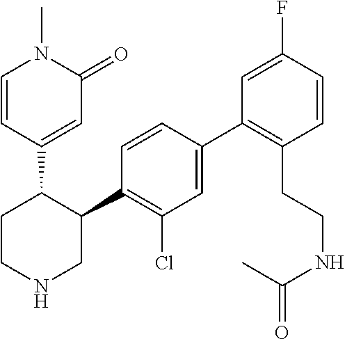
C1(C2=C(Cl)C=C(C3=C(CCNC(C)=O)C=CC(F)=C3)C=C2)C(C2=CC(=O)N(C)C=C2)CCNC1
